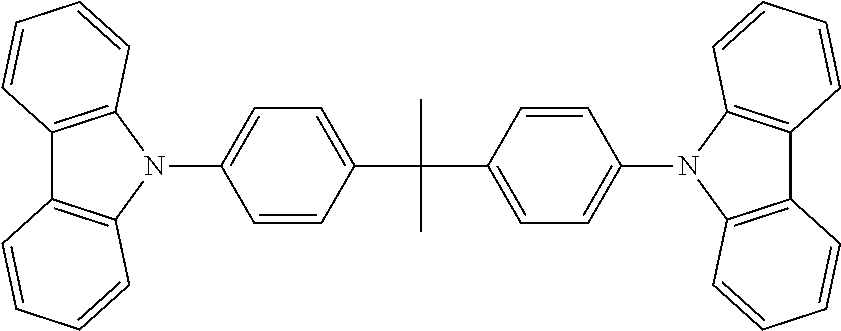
C1=CC(C(C)(C)C2=CC=C(N3C4=C(C5=C3C=CC=C5)C=CC=C4)C=C2)=CC=C1N1C2=C(C3=C1C=CC=C3)C=CC=C2
